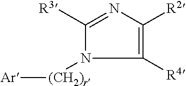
C1([R4])=C([R2])N=C([R3])N1[(CH2)r][Ar]
